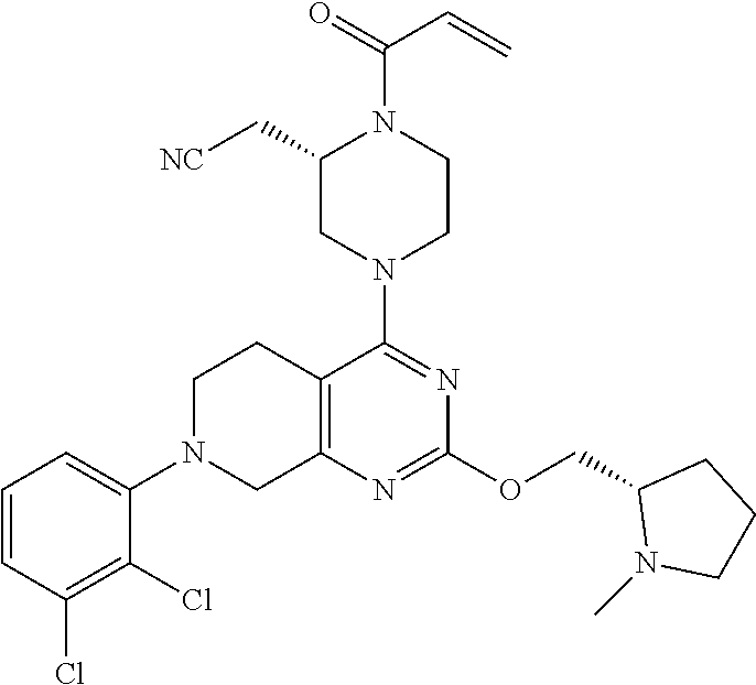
C12=C(N=C(OCC3N(C)CCC3)N=C1N1CCN(C(=O)C=C)C(C[NC])C1)CN(C1=CC=CC(Cl)=C1Cl)CC2
